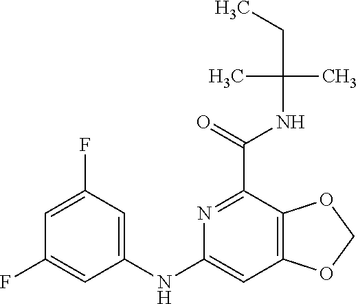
C1=C(F)C=C(NC2=CC3=C(C(C(=O)NC(CC)(C)C)=N2)OCO3)C=C1F
